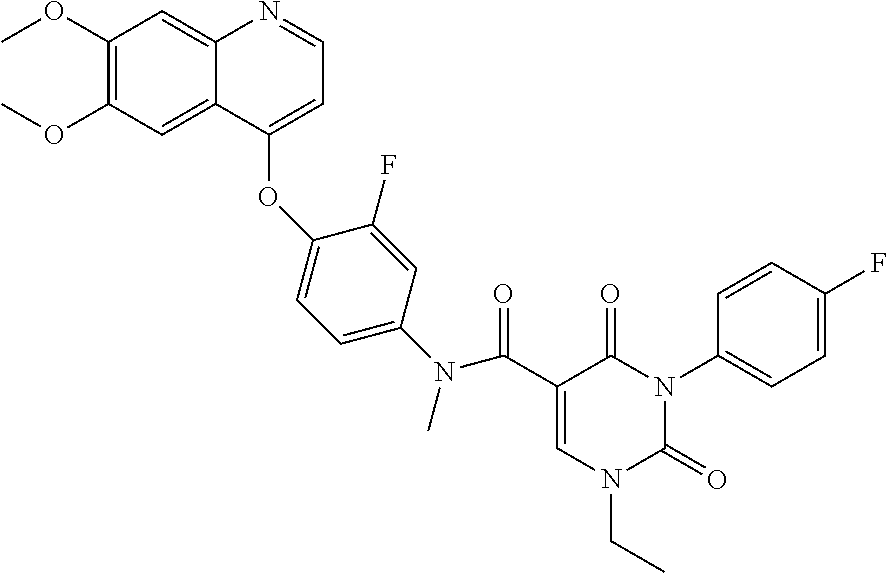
C1=C(C(=O)N(C2=CC=C(OC3=CC=NC4=CC(OC)=C(OC)C=C43)C(F)=C2)C)C(=O)N(C2=CC=C(F)C=C2)C(=O)N1CC
